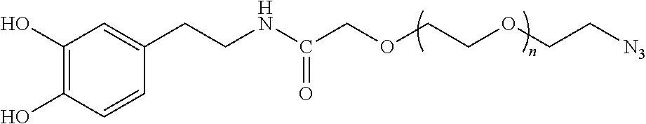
C1(O)=C(O)C=CC(CCNC(COCCOCC[N3])=O)=C1
